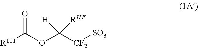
[R111]C(OC([CF2][SO3-])([RHF])[H])=O
